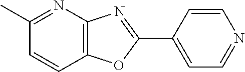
C12=C(N=C(C)C=C1)N=C(C1=CC=NC=C1)O2
